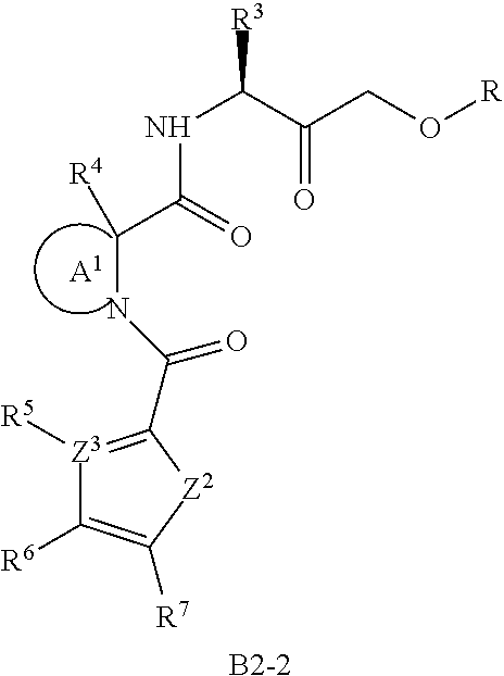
[B2-2].[A1].[Z3]1([R5])=C(C(=O)NC(C(=O)NC([R3])C(CO[R])=O)[R4])[Z2]C([R7])=C1[R6]
